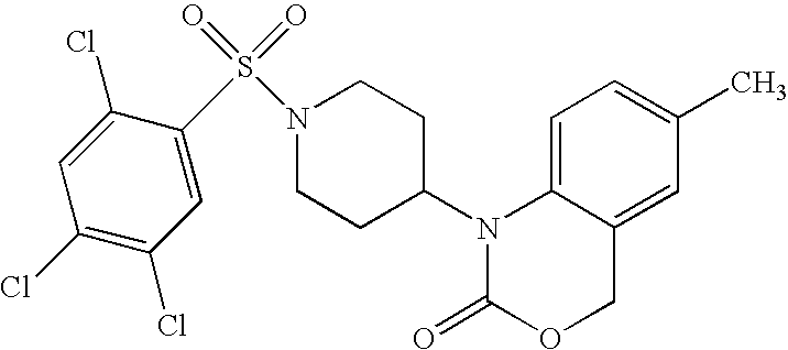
C1=C2C(=CC(C)=C1)COC(=O)N2C1CCN(S(=O)(=O)C2=CC(Cl)=C(Cl)C=C2Cl)CC1
